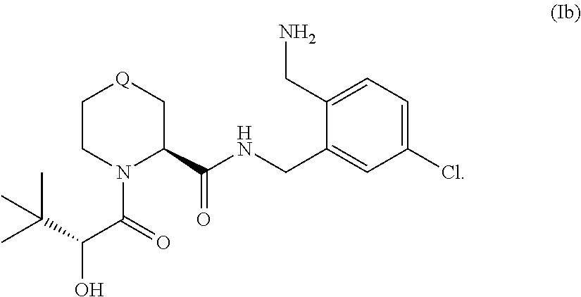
C1(Cl)=CC=C(CN)C(CNC(C2N(C(=O)C(C(C)(C)C)O)CC[Q]C2)=O)=C1
